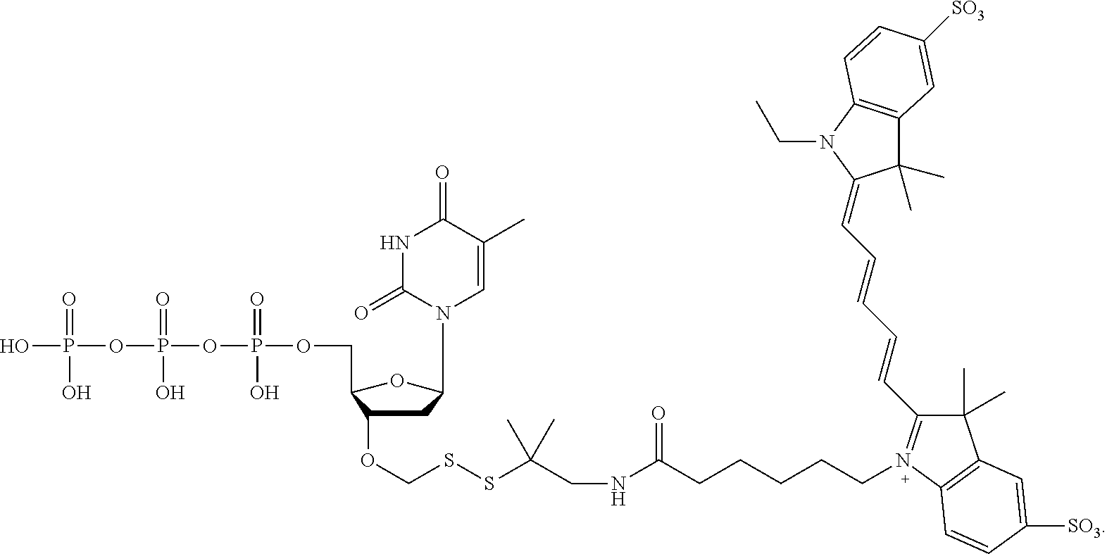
OP(OP(=O)(OP(=O)(O)OCC1C(OCSSC(CNC(CCCCCN2=C(C=CC=CC=C3C(C)(C)C4=C(N3CC)C=CC([SO3])=C4)C(C)(C)C3=C2C=CC([SO3])=C3)=O)(C)C)CC(N2C=C(C)C(=O)NC2=O)O1)O)(=O)O
